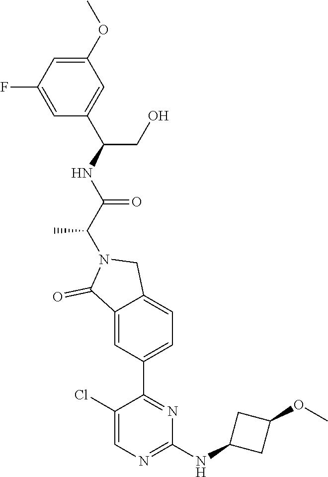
C1(NC2CC(OC)C2)=NC=C(Cl)C(C2=CC=C3C(=C2)C(=O)N(C(C(NC(C2=CC(OC)=CC(F)=C2)CO)=O)C)C3)=N1
